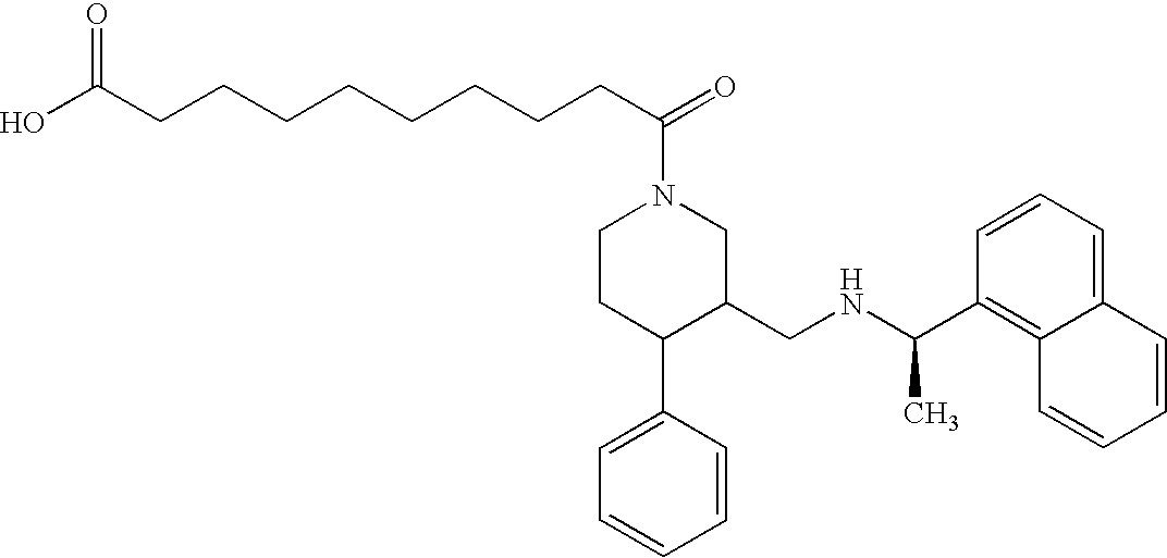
C1CC(C2=CC=CC=C2)C(CNC(C)C2=C3C(=CC=C2)C=CC=C3)CN1C(=O)CCCCCCCCC(=O)O
